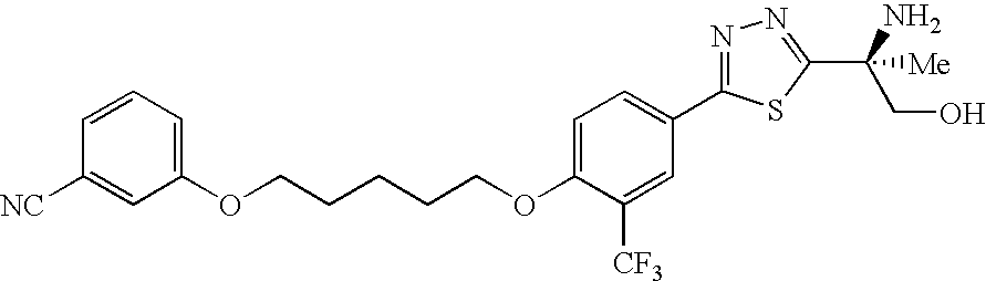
C(CCCCOC1=CC=C(C2=NN=C(C(N)(CO)[Me])S2)C=C1[CF3])OC1=CC=CC([NC])=C1
